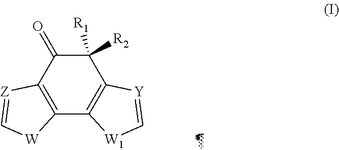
C12=C(C(=O)C([R1])([R2])C3=C1[W1]C=[Y]3)[Z]=C[W]2
